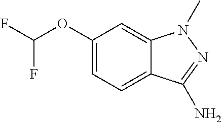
C1(OC(F)F)=CC=C2C(=C1)N(C)N=C2N
